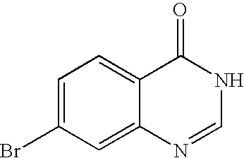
C1=C(Br)C=C2C(=C1)C(=O)NC=N2
